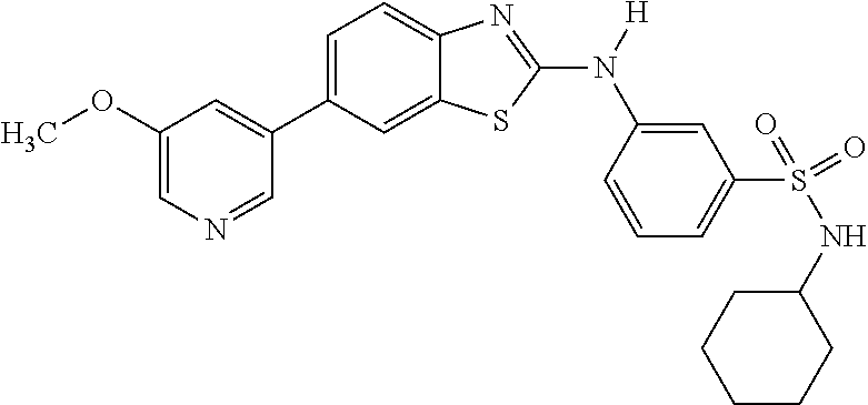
C1(OC)=CN=CC(C2=CC=C3C(=C2)SC(N([H])C2=CC(S(NC4CCCCC4)(=O)=O)=CC=C2)=N3)=C1
